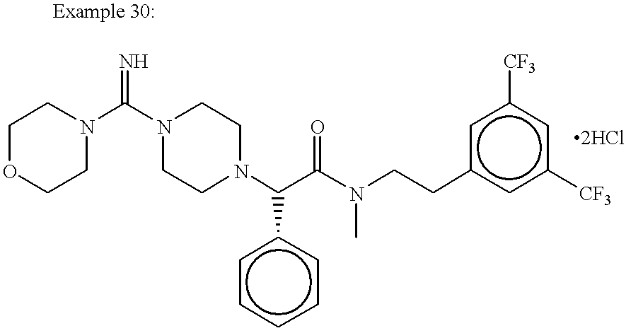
N1(C(=N)N2CCOCC2)CCN(C(C(N(C)CCc2cc([CF3])cc([CF3])c2)=O)c2ccccc2)CC1
